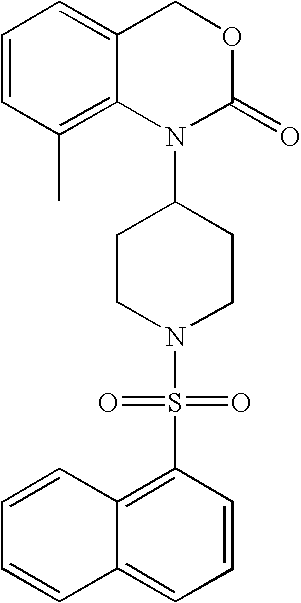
C1=CC(C)=C2C(=C1)COC(=O)N2C1CCN(S(C2=C3C(=CC=C2)C=CC=C3)(=O)=O)CC1
